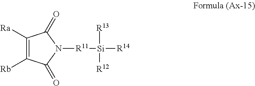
C1([Ra])=C([Rb])C(=O)N([R11][Si]([R13])([R12])[R14])C1=O
